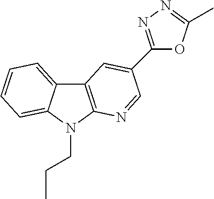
C12=CC=CC=C1N(CCC)C1=C2C=C(C2=NN=C(C)O2)C=N1
